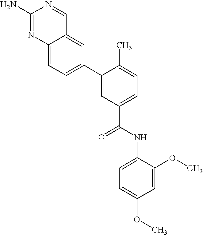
C12=CC(C3=CC(C(NC4=CC=C(OC)C=C4OC)=O)=CC=C3C)=CC=C1N=C(N)N=C2
